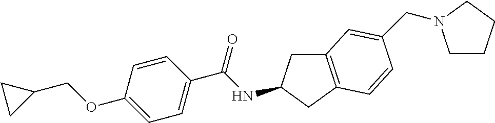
C1(OCC2CC2)=CC=C(C(NC2CC3=C(C2)C=CC(CN2CCCC2)=C3)=O)C=C1
